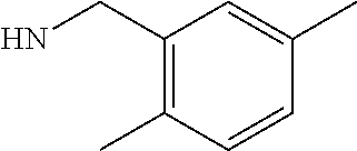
C1(CN)=C(C)C=CC(C)=C1
